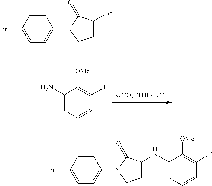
NC1=CC=CC(F)=C1[OMe].C1C(Br)C(=O)N(C2=CC=C(Br)C=C2)C1.C1C(NC2=CC=CC(F)=C2[OMe])C(=O)N(C2=CC=C(Br)C=C2)C1
